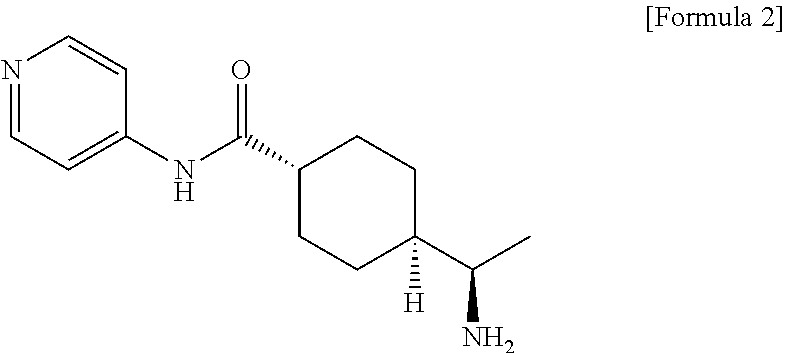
C1=NC=CC(NC(C2CCC(C(C)N)([H])CC2)=O)=C1
